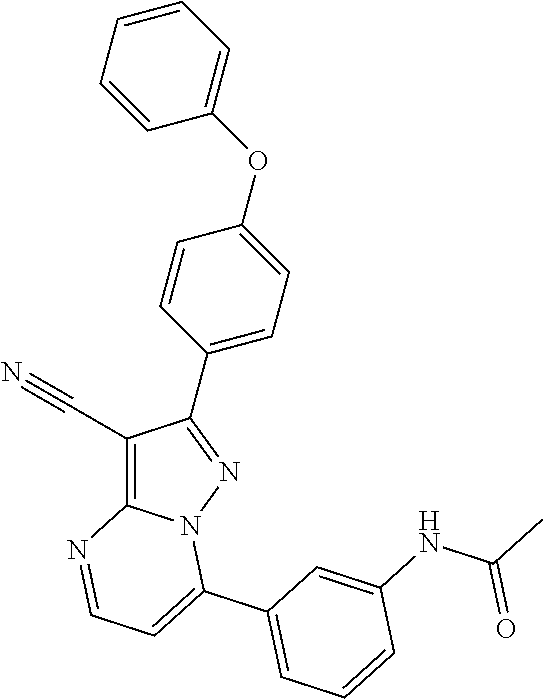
C1(C#N)=C2N(N=C1C1=CC=C(OC3=CC=CC=C3)C=C1)C(C1=CC=CC(NC(C)=O)=C1)=CC=N2
